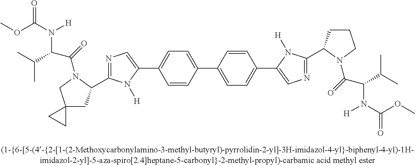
C1(C2=CN=C(C3CC4(CN3C(=O)C(C(C)C)N(C(OC)=O)[H])CC4)N2[H])=CC=C(C2=CC=C(C3=CN=C(C4CCCN4C(=O)C(C(C)C)N(C(OC)=O)[H])N3[H])C=C2)C=C1
